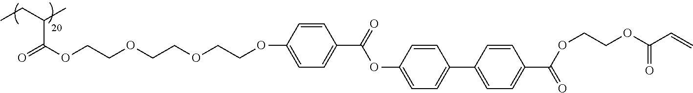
O=C(OCCOCCOCCOC1=CC=C(C(=O)OC2=CC=C(C3=CC=C(C(OCCOC(C=C)=O)=O)C=C3)C=C2)C=C1)C(CC)C
